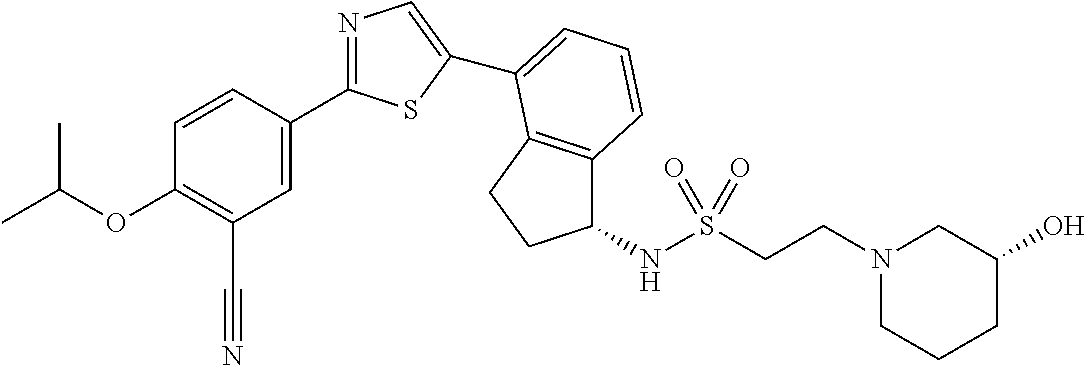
C1=CC(C2=NC=C(C3=CC=CC4=C3CCC4NS(CCN3CCCC(O)C3)(=O)=O)S2)=CC(C#N)=C1OC(C)C
